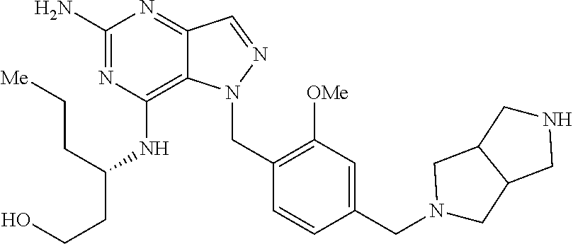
C1(N)=NC(NC(CCO)CC[Me])=C2C(=N1)C=NN2CC1=C([OMe])C=C(CN2CC3C(C2)CNC3)C=C1
